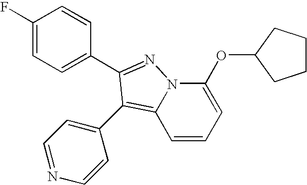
C1(F)=CC=C(C2=NN3C(OC4CCCC4)=CC=CC3=C2C2=CC=NC=C2)C=C1
